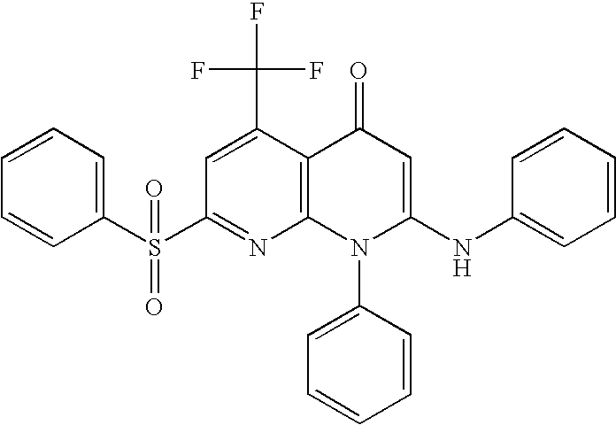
C1(S(C2=CC=CC=C2)(=O)=O)=NC2=C(C(C(F)(F)F)=C1)C(=O)C=C(NC1=CC=CC=C1)N2C1=CC=CC=C1
